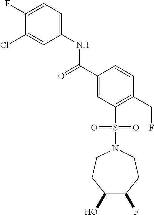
C1(Cl)=CC(NC(C2=CC(S(N3CCC(O)C(F)CC3)(=O)=O)=C(CF)C=C2)=O)=CC=C1F
